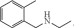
C1=CC=C(CNCC)C(C)=C1
